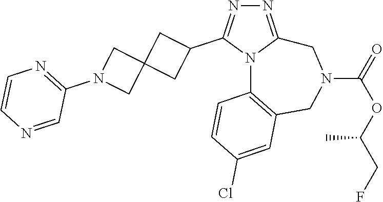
N1=C2N(C(C3CC4(C3)CN(C3=NC=CN=C3)C4)=N1)C1=C(CN(C(=O)OC(CF)C)C2)C=C(Cl)C=C1
